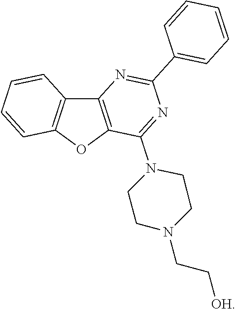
C12=C(OC3=C1C=CC=C3)C(N1CCN(CC[OH])CC1)=NC(C1=CC=CC=C1)=N2
